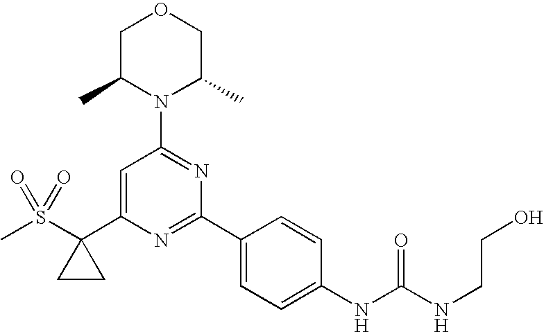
CS(C1(C2=CC(N3C(C)COCC3C)=NC(C3=CC=C(NC(NCCO)=O)C=C3)=N2)CC1)(=O)=O
